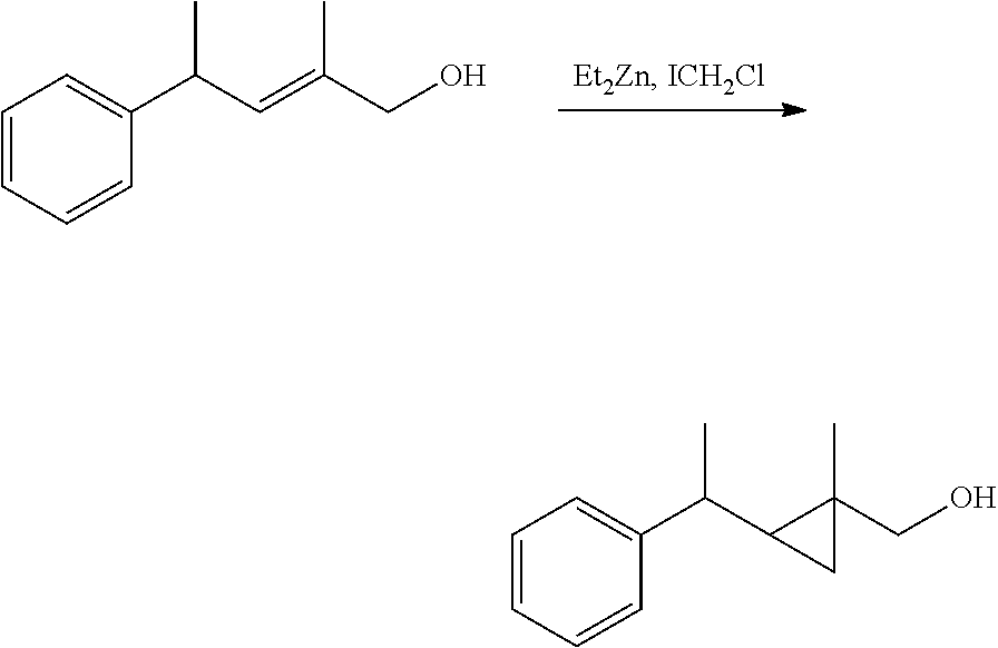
C1=CC=CC(C(C=C(CO)C)C)=C1.C1=CC=CC(C(C2C(CO)(C)C2)C)=C1
